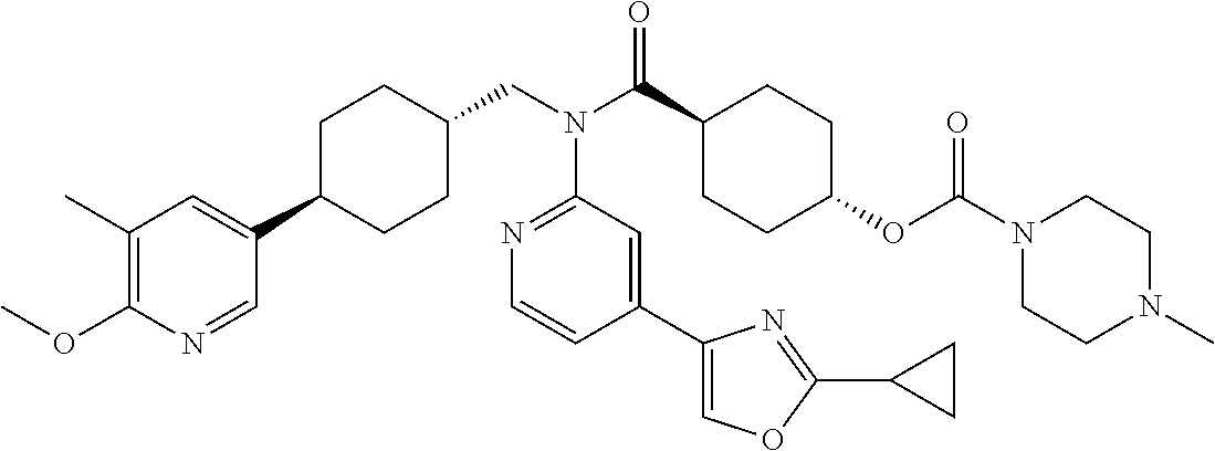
C1(C)=C(OC)N=CC(C2CCC(CN(C3=NC=CC(C4=COC(C5CC5)=N4)=C3)C(=O)C3CCC(OC(=O)N4CCN(C)CC4)CC3)CC2)=C1
